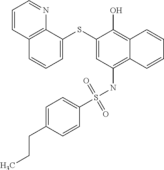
C1=C(SC2=CC=CC3=C2N=CC=C3)C(O)=C2C(=C1NS(C1=CC=C(CCC)C=C1)(=O)=O)C=CC=C2
